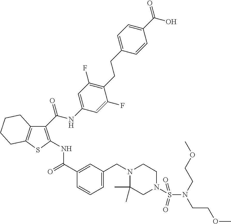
C1(C(NC2=CC(F)=C(CCC3=CC=C(C(O)=O)C=C3)C(F)=C2)=O)=C(NC(C2=CC(CN3C(C)(C)CN(S(N(CCOC)CCOC)(=O)=O)CC3)=CC=C2)=O)SC2=C1CCCC2
